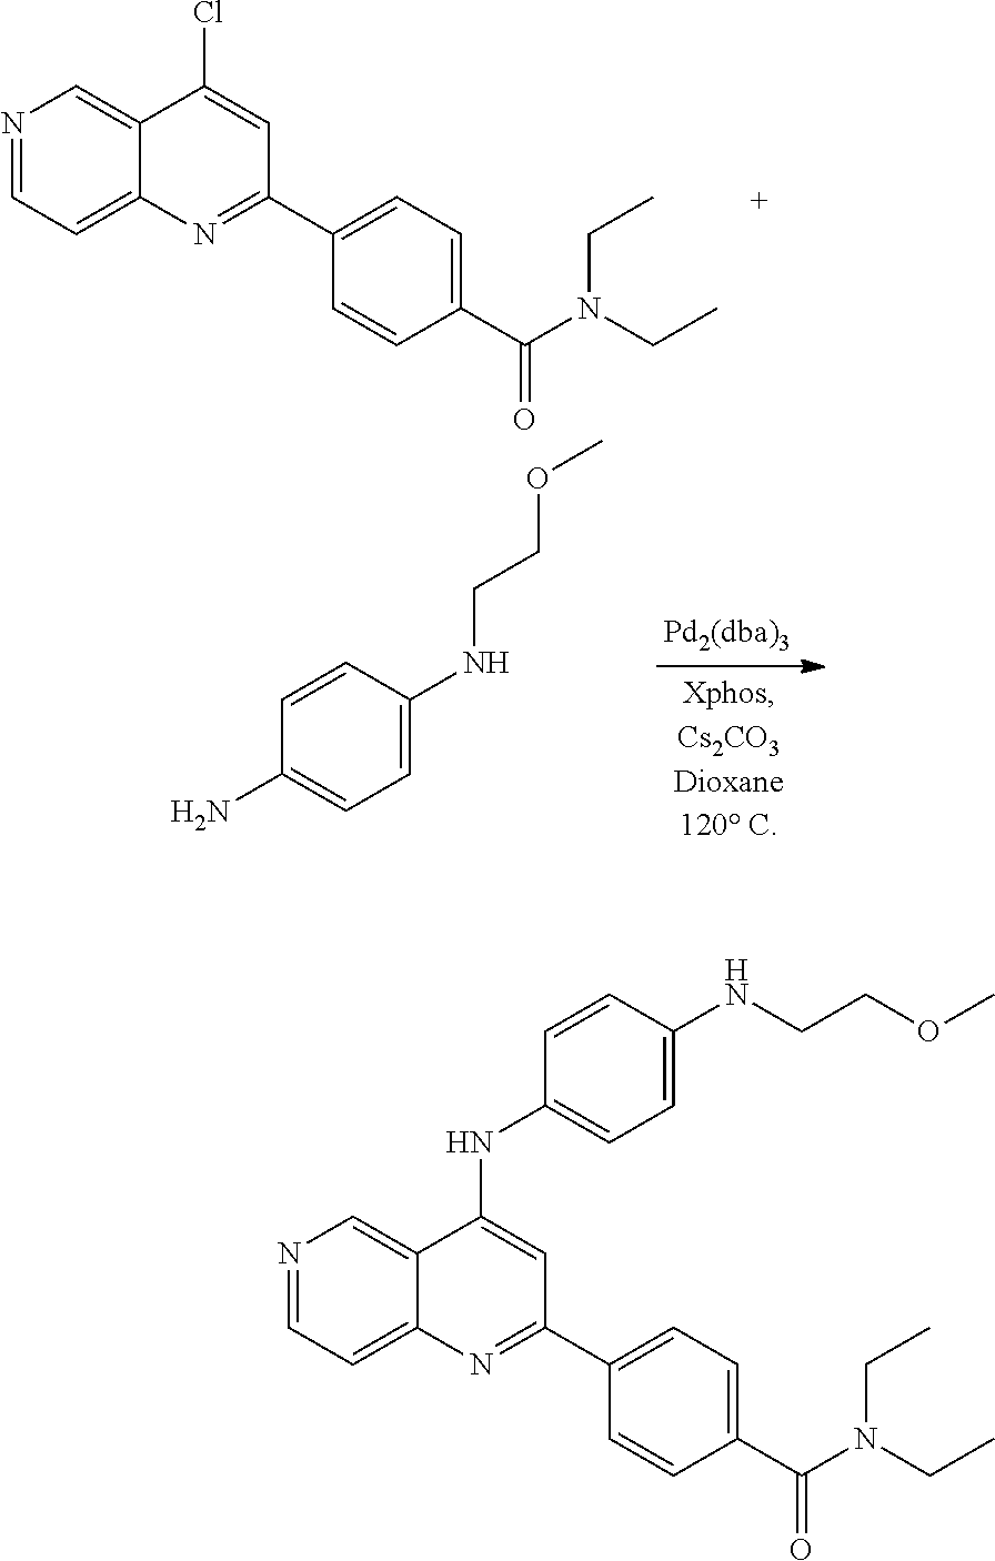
N1=CC=C2C(=C1)C(Cl)=CC(C1=CC=C(C(N(CC)CC)=O)C=C1)=N2.C1=CC(NCCOC)=CC=C1N.N1=CC=C2C(=C1)C(NC1=CC=C(NCCOC)C=C1)=CC(C1=CC=C(C(N(CC)CC)=O)C=C1)=N2
